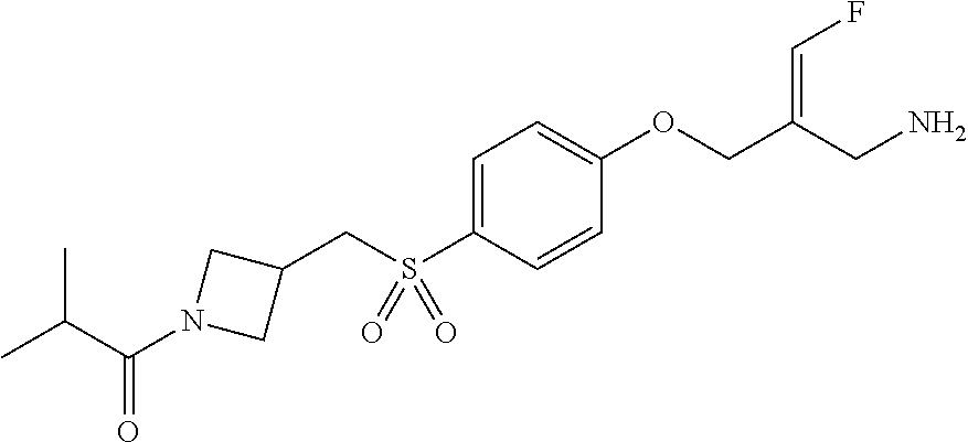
C1=C(S(CC2CN(C(C(C)C)=O)C2)(=O)=O)C=CC(OCC(CN)=CF)=C1
